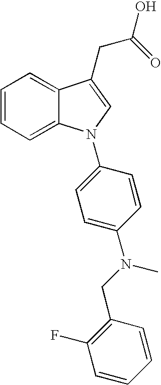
C1=CC=C2C(=C1)C(CC(=O)O)=CN2C1=CC=C(N(CC2=C(F)C=CC=C2)C)C=C1
